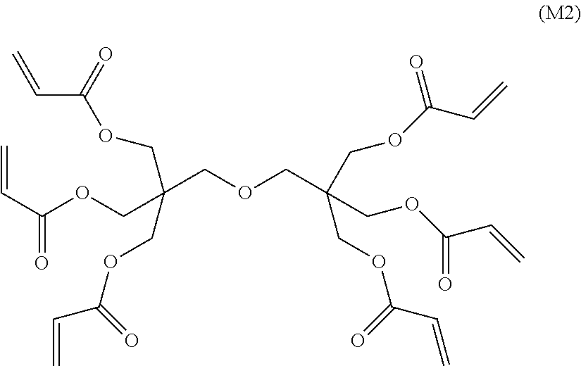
C(COCC(COC(C=C)=O)(COC(C=C)=O)COC(=O)C=C)(COC(C=C)=O)(COC(C=C)=O)COC(=O)C=C
